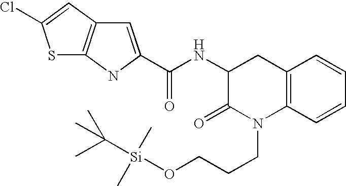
C12=C(C=CC=C1)N(CCCO[Si](C)(C)C(C)(C)C)C(=O)C(NC(=O)C1=CC3=C(N1)SC(Cl)=C3)C2
